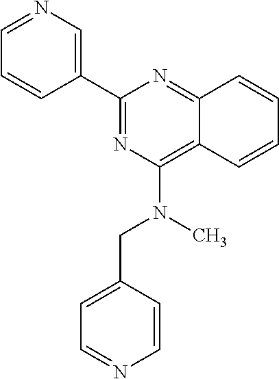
C1=CC2=NC(C3=CN=CC=C3)=NC(N(C)CC3=CC=NC=C3)=C2C=C1
